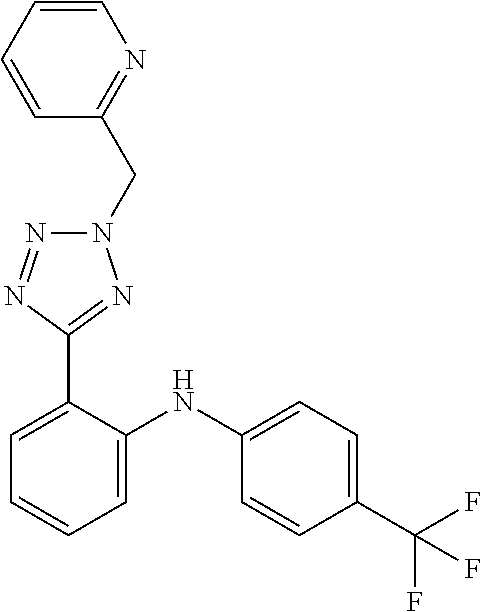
C1=C(NC2=CC=CC=C2C2=NN(CC3=NC=CC=C3)N=N2)C=CC(C(F)(F)F)=C1
